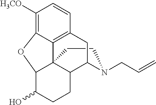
C1CN(CC=C)C2C3C14C1=C(C=CC([H3CO])=C1OC4C(O)CC3)C2
